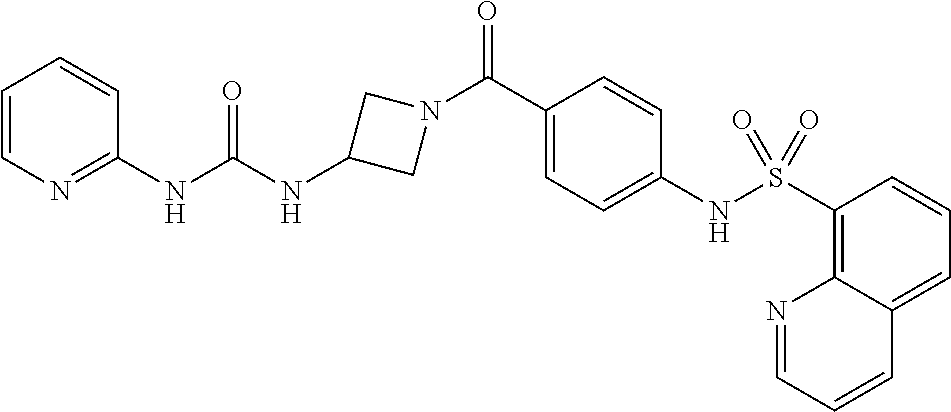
O=C(NC1=NC=CC=C1)NC1CN(C(C2=CC=C(NS(C3=C4C(=CC=C3)C=CC=N4)(=O)=O)C=C2)=O)C1
